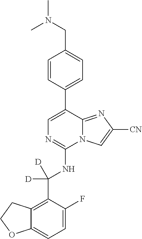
C12=CC=C(F)C(C(NC3=NC=C(C4=CC=C(CN(C)C)C=C4)C4=NC([CN])=CN34)([D])[D])=C1CCO2
